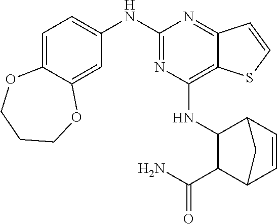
C12=CC=C(NC3=NC(NC4C(C(N)=O)C5C=CC4C5)=C4C(=N3)C=CS4)C=C1OCCCO2
